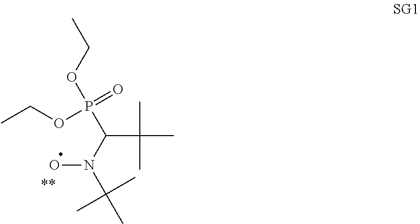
CCOP(=O)(OCC)C(C(C)(C)C)N(O)C(C)(C)C
